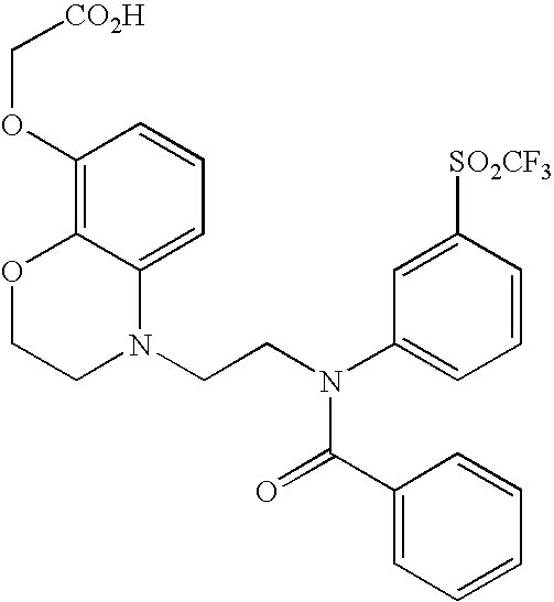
C1=C2C(=C(OC[CO2H])C=C1)OCCN2CCN(C1=CC=CC([SO2CF3])=C1)C(=O)C1=CC=CC=C1
